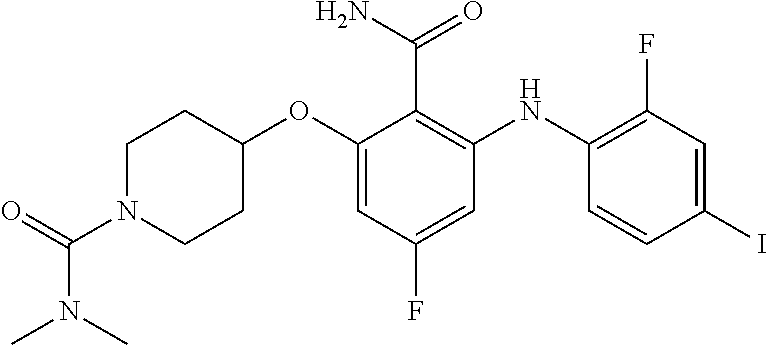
C1(OC2=CC(F)=CC(NC3=C(F)C=C(I)C=C3)=C2C(N)=O)CCN(C(N(C)C)=O)CC1
